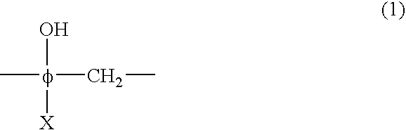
O[f](CC)([X])C
